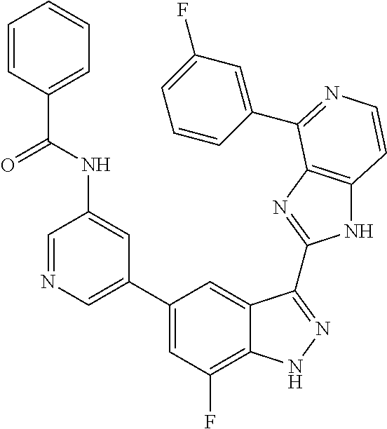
C1(C2=CN=CC(NC(=O)C3=CC=CC=C3)=C2)=CC(F)=C2C(=C1)C(C1=NC3=C(N1)C=CN=C3C1=CC(F)=CC=C1)=NN2
